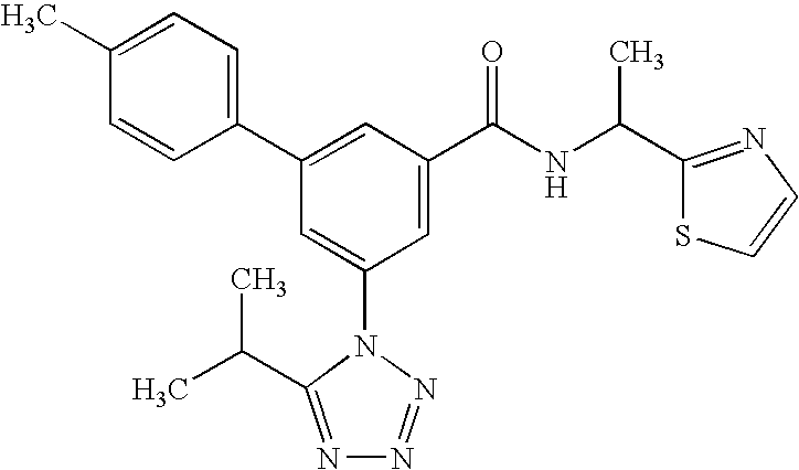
C1(C2=CC(C(NC(C3=NC=CS3)C)=O)=CC(N3C(C(C)C)=NN=N3)=C2)=CC=C(C)C=C1
